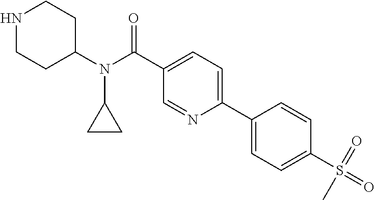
N1CCC(N(C2CC2)C(=O)C2=CC=C(C3=CC=C(S(=O)(=O)C)C=C3)N=C2)CC1
